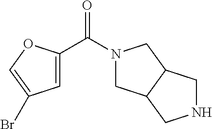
C1=C(C(N2CC3C(C2)CNC3)=O)OC=C1Br
